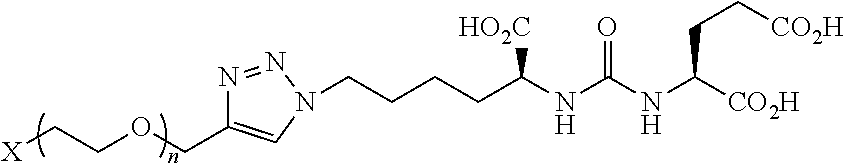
N1=NN(CCCCC(NC(NC([CO2H])CC[CO2H])=O)[HO2C])C=C1COCC[X]
